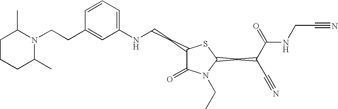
C(CC1=CC(NCCC2C(=O)N(CC)C(CC(C#N)C(=O)NCC#N)S2)=CC=C1)N1C(C)CCCC1C
